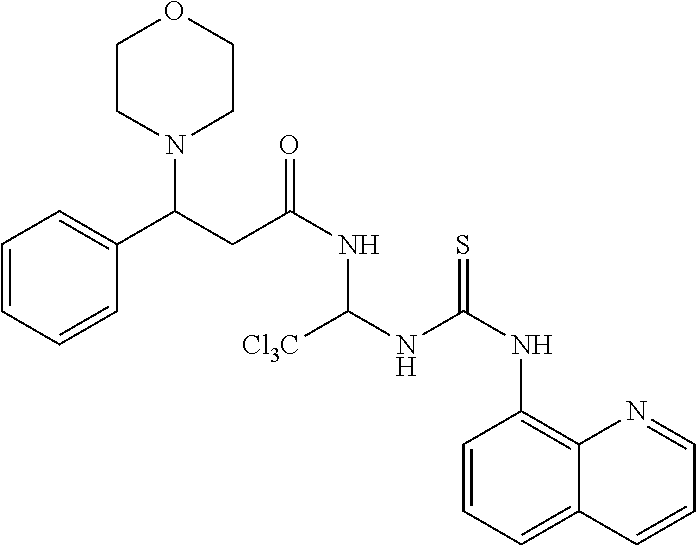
C1(NC(=S)NC(NC(CC(C2=CC=CC=C2)N2CCOCC2)=O)[Cl3C])=C2C(=CC=C1)C=CC=N2
